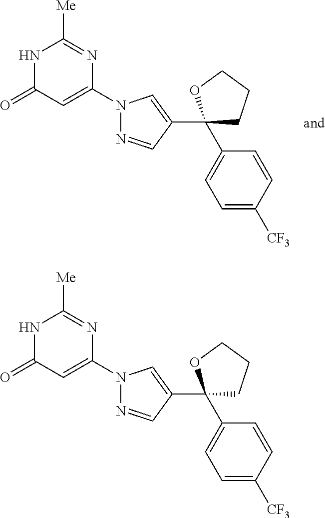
N1C(=O)C=C(N2N=CC(C3(C4=CC=C([CF3])C=C4)CCCO3)=C2)N=C1[Me].N1C(=O)C=C(N2N=CC(C3(C4=CC=C([CF3])C=C4)CCCO3)=C2)N=C1[Me]
